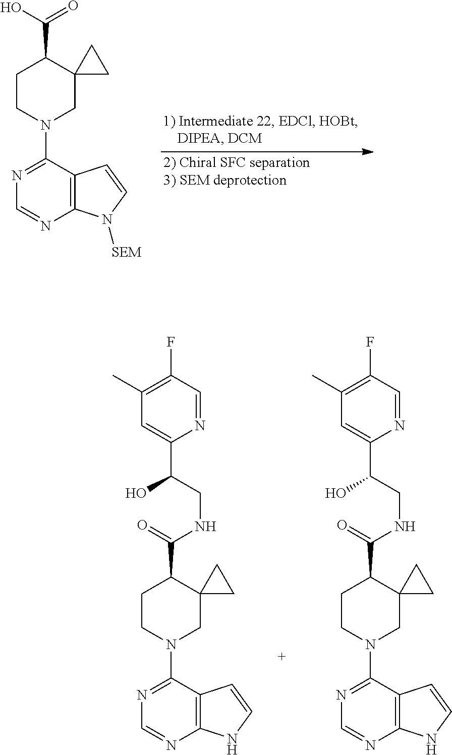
C1CN(C2=NC=NC3=C2C=CN3[SEM])CC2(C1C(O)=O)CC2.C1CN(C2=NC=NC3=C2C=CN3)CC2(C1C(=O)NCC(O)C1=CC(C)=C(F)C=N1)CC2.C1CN(C2=NC=NC3=C2C=CN3)CC2(C1C(=O)NCC(O)C1=CC(C)=C(F)C=N1)CC2
